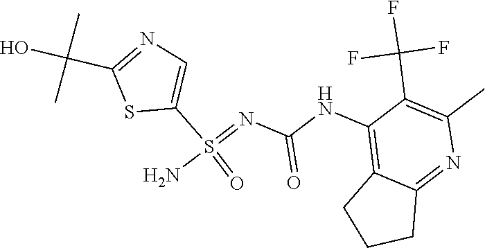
N(C(=O)NC1=C2CCCC2=NC(C)=C1C(F)(F)F)=S(N)(C1=CN=C(C(O)(C)C)S1)=O
